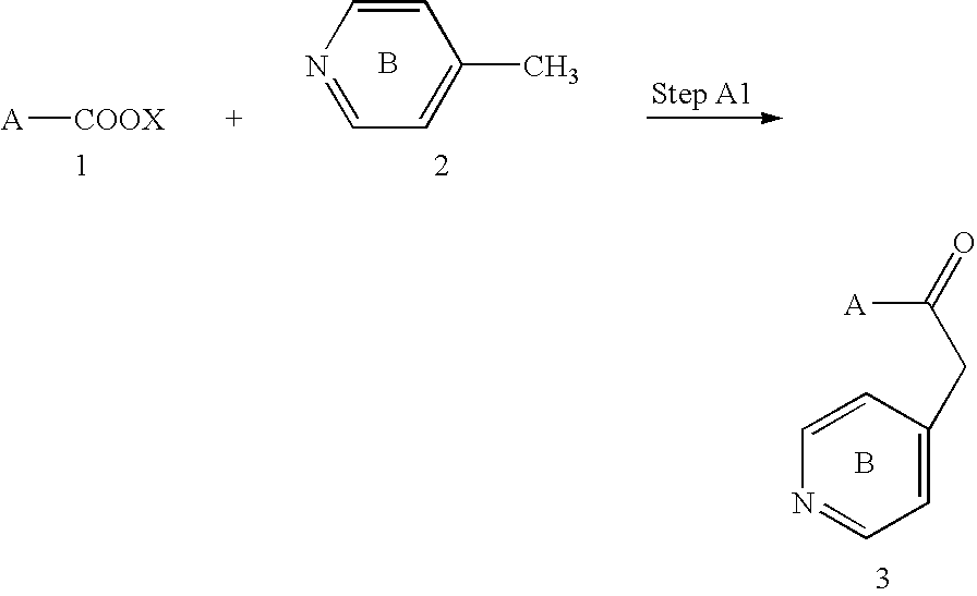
[A][COOX].C1=CN=CC=C1C.B.B.C1=CC(CC([A])=O)=CC=N1
